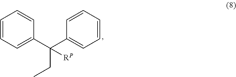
C1=CC=C(C(C2=CC=CC=C2)(CC)[RP])C=C1
